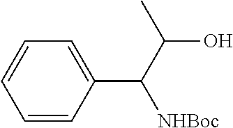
C1=CC(C([NHBoc])C(O)C)=CC=C1
